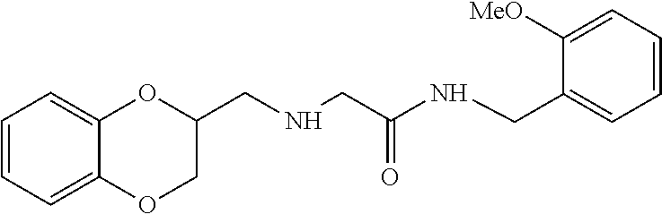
C1=CC=C2C(=C1)OC(CNCC(NCC1=CC=CC=C1[MeO])=O)CO2
